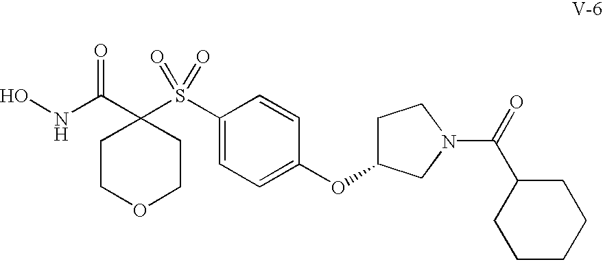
ONC(C1(S(C2=CC=C(OC3CCN(C(C4CCCCC4)=O)C3)C=C2)(=O)=O)CCOCC1)=O
